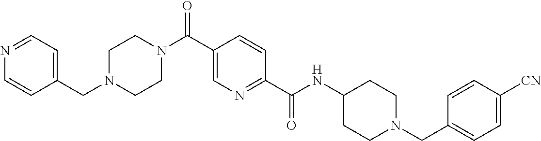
N(C(C1=NC=C(C(N2CCN(CC3=CC=NC=C3)CC2)=O)C=C1)=O)C1CCN(CC2=CC=C([CN])C=C2)CC1
